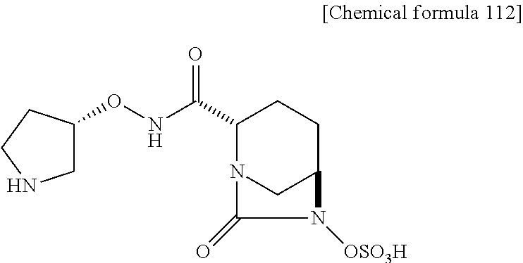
C1(C(NOC2CNCC2)=O)N2CC(CC1)N([OSO3H])C2=O
